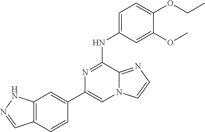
C12=C(C=CC(C3=CN4C(=NC=C4)C(NC4=CC=C(OCC)C(OC)=C4)=N3)=C1)C=NN2
